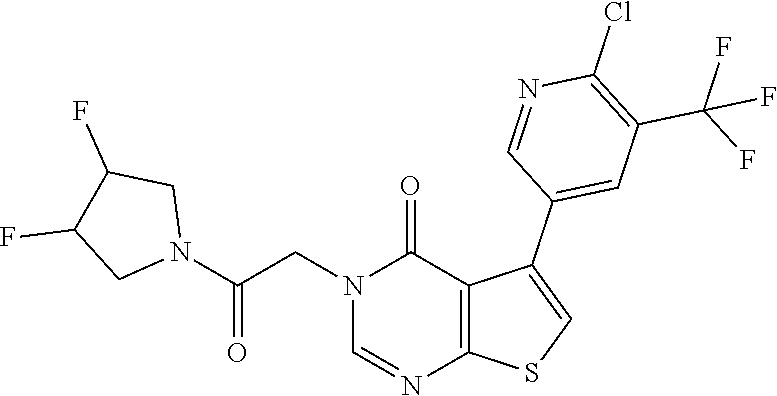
N1(CC(N2CC(F)C(F)C2)=O)C=NC2=C(C(C3=CC(C(F)(F)F)=C(Cl)N=C3)=CS2)C1=O
